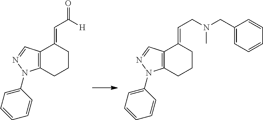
C12=C(CCCC1=CCN(CC1=CC=CC=C1)C)N(C1=CC=CC=C1)N=C2.C12=C(CCCC1=CC([H])=O)N(C1=CC=CC=C1)N=C2
